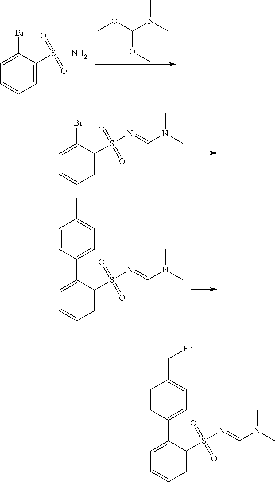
C1=C(Br)C(S(N)(=O)=O)=CC=C1.C(OC)(OC)N(C)C.C1=C(Br)C(S(N=CN(C)C)(=O)=O)=CC=C1.C1=C(C2=CC=C(C)C=C2)C(S(N=CN(C)C)(=O)=O)=CC=C1.C1=C(C2=CC=C(CBr)C=C2)C(S(N=CN(C)C)(=O)=O)=CC=C1
